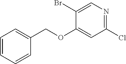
C1(Cl)=NC=C(Br)C(OCC2=CC=CC=C2)=C1
